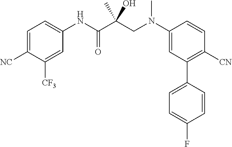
C1=CC([CN])=C(C2=CC=C(F)C=C2)C=C1N(CC(C(NC1=CC=C([NC])C([CF3])=C1)=O)(O)C)C
